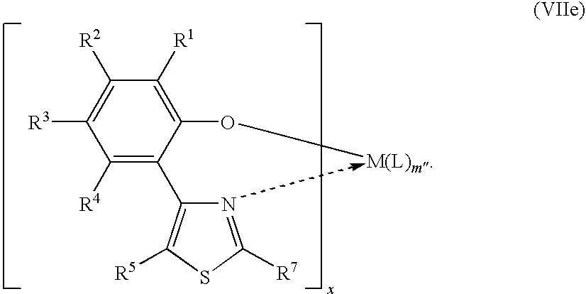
C1([R4])=C(C2=C([R5])SC([R7])=N2)C(O[M(L)m])=C([R1])C([R2])=C1[R3]
